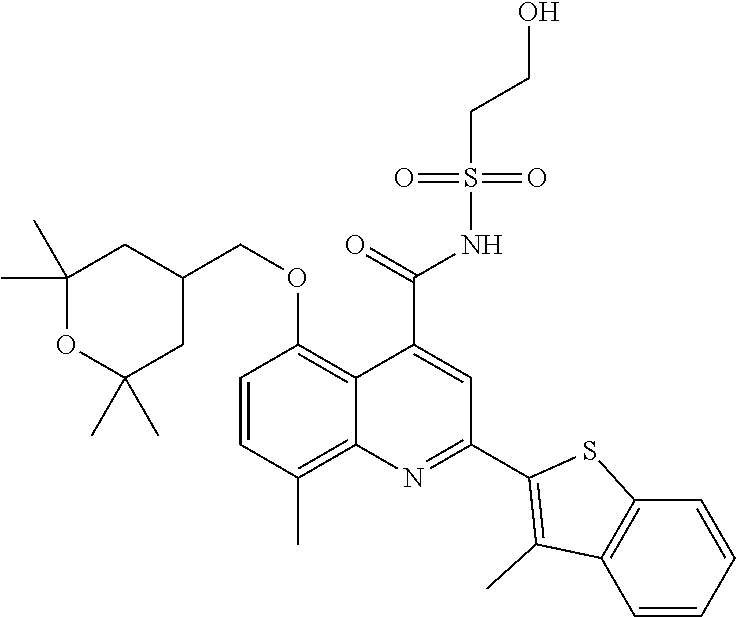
C1=CC(C)=C2C(=C1OCC1CC(C)(C)OC(C)(C)C1)C(C(=O)NS(CCO)(=O)=O)=CC(C1=C(C)C3=C(S1)C=CC=C3)=N2
